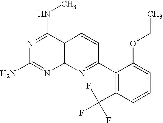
N1=C(NC)C2=C(N=C1N)N=C(C1=C(C(F)(F)F)C=CC=C1OCC)C=C2
